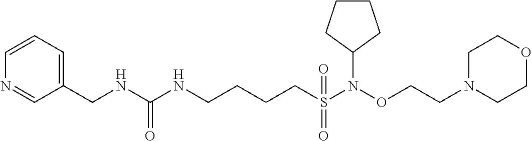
C1(CNC(NCCCCS(N(OCCN2CCOCC2)C2CCCC2)(=O)=O)=O)=CC=CN=C1
